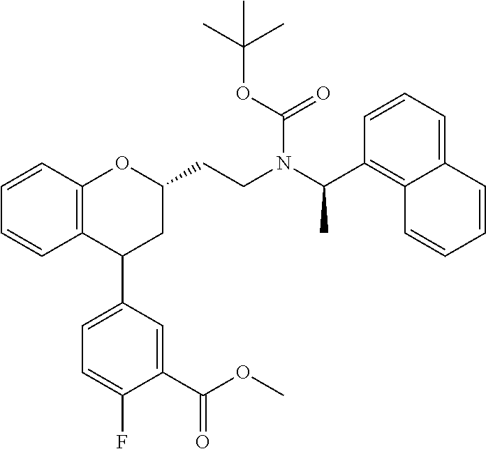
C12=C(C=CC=C1)OC(CCN(C(C1=C3C(=CC=C1)C=CC=C3)C)C(OC(C)(C)C)=O)CC2C1=CC=C(F)C(C(OC)=O)=C1
